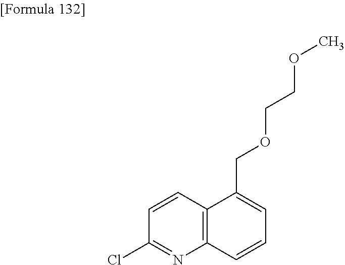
ClC1=NC2=C(C=C1)C(COCCOC)=CC=C2
